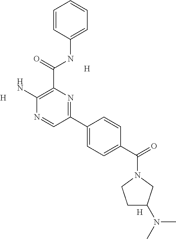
[H].[H].C1=CC(NC(C2=C(N)N=CC(C3=CC=C(C(=O)N4CCC(N(C)C)C4)C=C3)=N2)=O)=CC=C1.[H]
